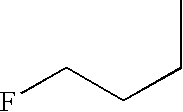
FCCCC
